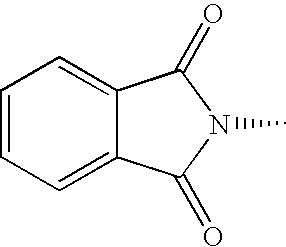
C1=C2C(=CC=C1)C(=O)N(C)C2=O
